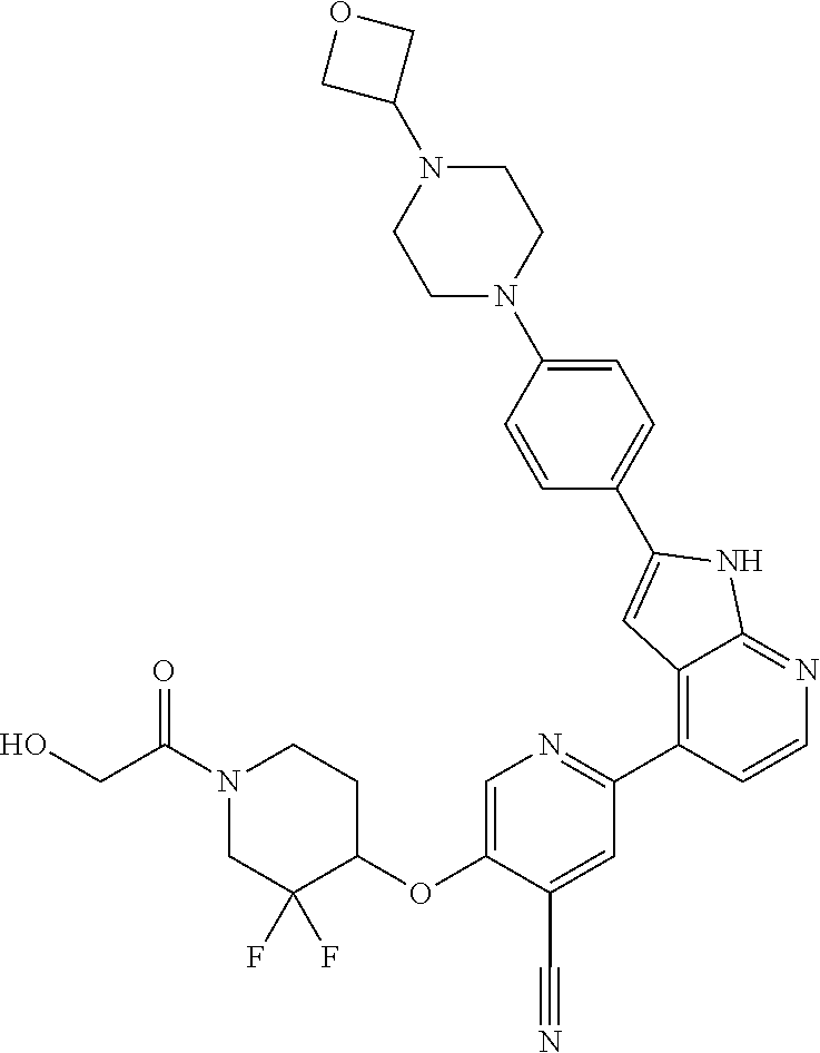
O(C1=CN=C(C2=C3C(=NC=C2)NC(C2=CC=C(N4CCN(C5COC5)CC4)C=C2)=C3)C=C1C#N)C1CCN(C(=O)CO)CC1(F)F
